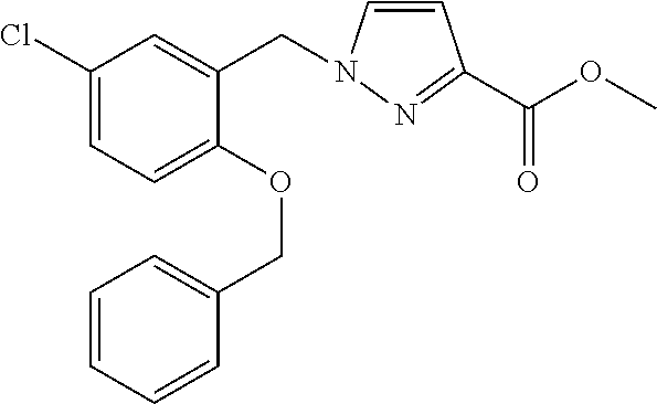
C1=CN(CC2=CC(Cl)=CC=C2OCC2=CC=CC=C2)N=C1C(OC)=O
